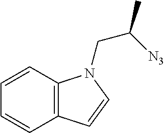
C1=CC2=C(C=C1)C=CN2CC([N3])C
